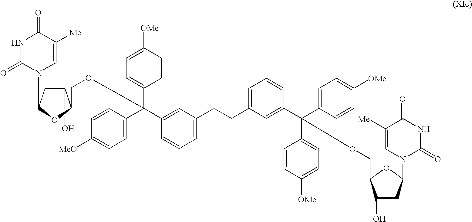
N1C(=O)N(C2CC(O)C(COC(C3=CC=C([OMe])C=C3)(C3=CC(CCC4=CC=CC(C(C5=CC=C([OMe])C=C5)(C5=CC=C([OMe])C=C5)OCC5C(O)CC(N6C(=O)NC(=O)C([Me])=C6)O5)=C4)=CC=C3)C3=CC=C([MeO])C=C3)O2)C=C([Me])C1=O
